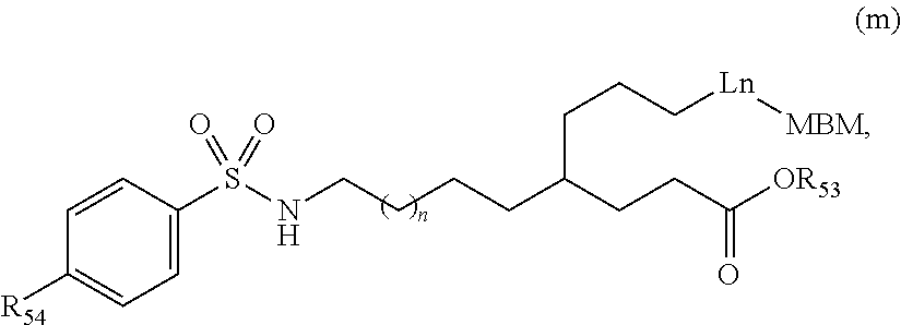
C1=CC(S(NCCCCC(CCC([OR53])=O)CCC[Ln][MBM])(=O)=O)=CC=C1[R54]
